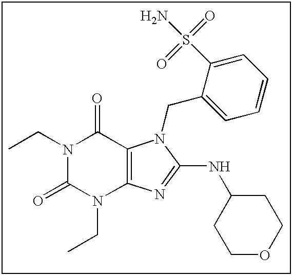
N1(CC)C(=O)N(CC)C2=C(C1=O)N(CC1=CC=CC=C1S(N)(=O)=O)C(NC1CCOCC1)=N2
